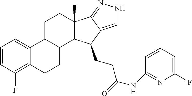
C1=CC(F)=C2C(=C1)C1C(CC2)C2C(C)(CC1)C1=NNC=C1C2CCC(NC1=NC(F)=CC=C1)=O
